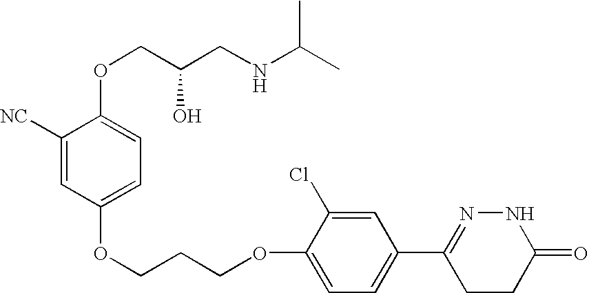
C1([NC])=CC(OCCCOC2=CC=C(C3=NNC(=O)CC3)C=C2Cl)=CC=C1OCC(CNC(C)C)O
